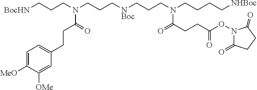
[BocHN]CCCN(CCC[NBoc]CCCN(CCCC[NHBoc])C(CCC(ON1C(=O)CCC1=O)=O)=O)C(CCC1=CC=C([MeO])C([OMe])=C1)=O
